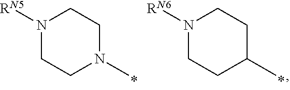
N1([RN5])CCN(C)CC1.N1([RN6])CCC(C)CC1
